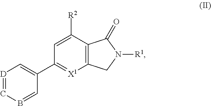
[D]1=CB=CC(C2=[X1]C3=C(C([R2])=C2)C(=O)N([R1])C3)=C1
